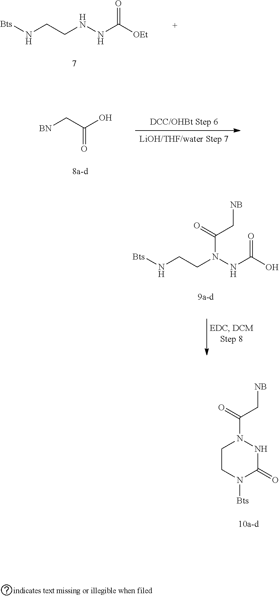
[BN]CC(O)=O.[Bts]NCCN(NC(O)=O)C(=O)C[NB].C1CN([Bts])C(=O)NN1C(=O)C[NB].[Bts]NCCNNC([OEt])=O
